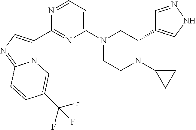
N12C(C3=NC(N4CCN(C5CC5)C(C5=CNN=C5)C4)=CC=N3)=CN=C1C=CC(C(F)(F)F)=C2
